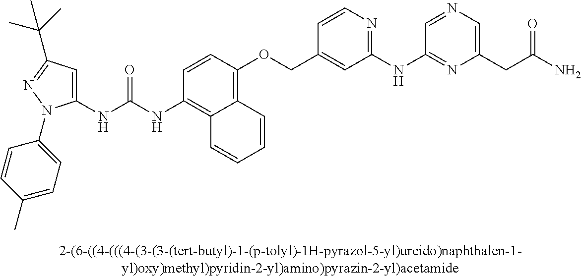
C1(NC(NC2=C3C(=C(OCC4=CC(NC5=NC(CC(N)=O)=CN=C5)=NC=C4)C=C2)C=CC=C3)=O)=CC(C(C)(C)C)=NN1C1=CC=C(C)C=C1
